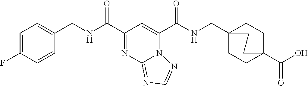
C1=C(F)C=CC(CNC(C2=NC3=NC=NN3C(C(NCC34CCC(C(O)=O)(CC3)CC4)=O)=C2)=O)=C1
